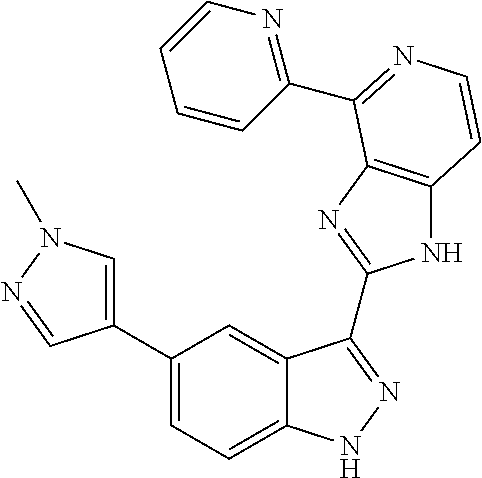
C1(C2=CN(C)N=C2)=CC=C2C(=C1)C(C1=NC3=C(N1)C=CN=C3C1=NC=CC=C1)=NN2
